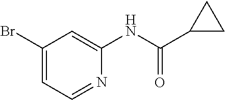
C1(Br)=CC=NC(NC(C2CC2)=O)=C1
